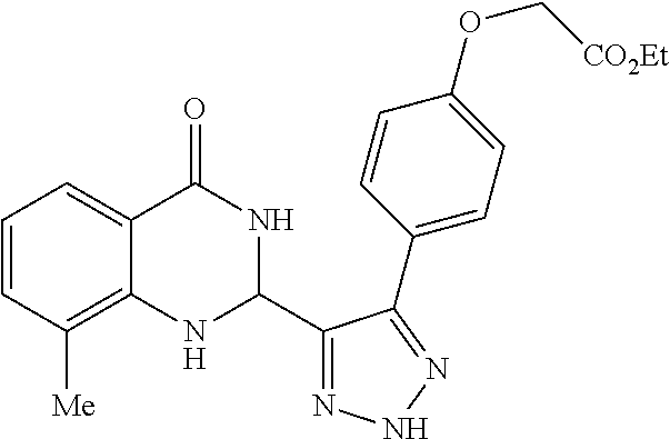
C1=CC([Me])=C2C(=C1)C(=O)NC(C1=NNN=C1C1=CC=C(OC[CO2Et])C=C1)N2
